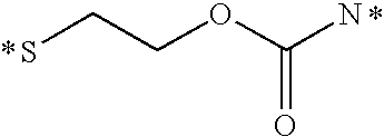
SCCOC(N)=O
